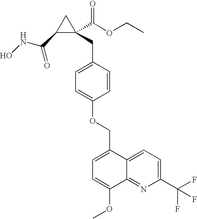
C1(C(NO)=O)C(CC2=CC=C(OCC3=CC=C(OC)C4=NC(C(F)(F)F)=CC=C34)C=C2)(C(OCC)=O)C1
